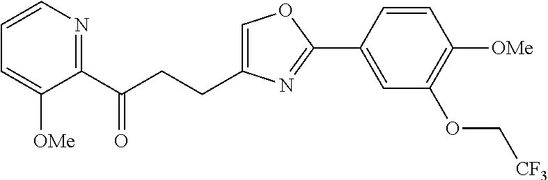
C1=C(CCC(C2=NC=CC=C2[OMe])=O)N=C(C2=CC(OC[CF3])=C([OMe])C=C2)O1
